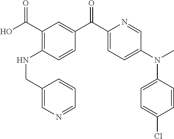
C1(C(O)=O)=C(NCC2=CN=CC=C2)C=CC(C(C2=CC=C(N(C3=CC=C(Cl)C=C3)C)C=N2)=O)=C1
